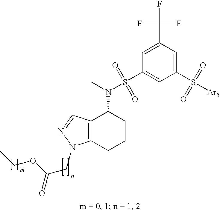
C1=C(S([Ar5])(=O)=O)C=C(S(N(C2C3=C(CCC2)N(CC(=O)OCC)N=C3)C)(=O)=O)C=C1C(F)(F)F
